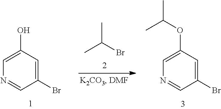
CC(Br)C.C1(Br)=CC(O)=CN=C1.C1(Br)=CC(OC(C)C)=CN=C1
